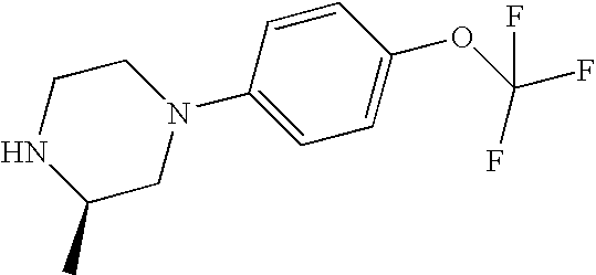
N1C(C)CN(C2=CC=C(OC(F)(F)F)C=C2)CC1
